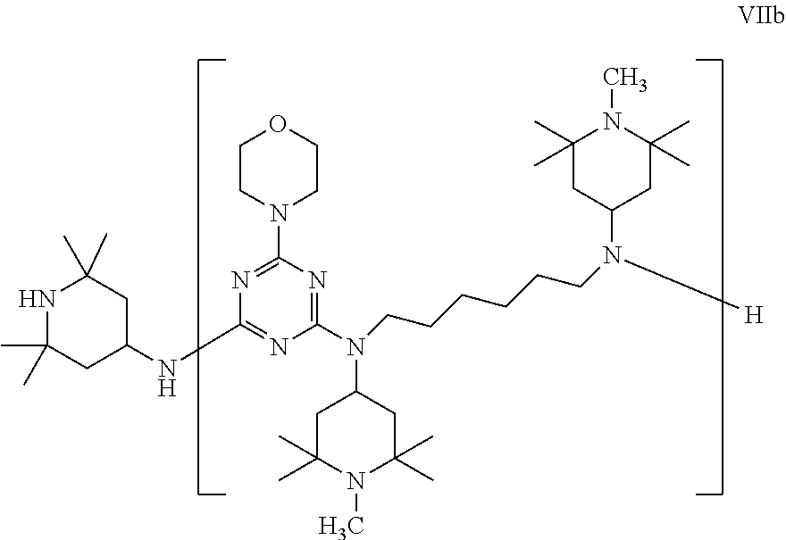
C1(NC2CC(C)(C)NC(C)(C)C2)=NC(N(C2CC(C)(C)N(C)C(C)(C)C2)CCCCCCN(C2CC(C)(C)N(C)C(C)(C)C2)[H])=NC(N2CCOCC2)=N1
